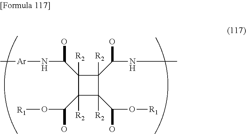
C[Ar]NC(O)C1([R2])C(C(O)NC)([R2])C(C(O)O[R1])([R2])C1(C(O[R1])O)[R2]
